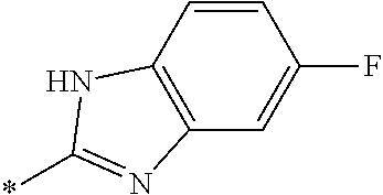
*C1=NC2=C(C=CC(F)=C2)N1
